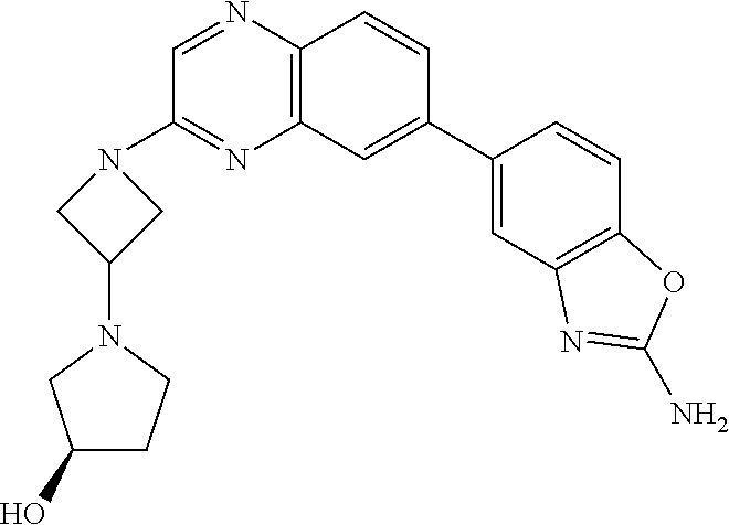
C1=NC2=C(N=C1N1CC(N3CCC(O)C3)C1)C=C(C1=CC3=C(C=C1)OC(N)=N3)C=C2
